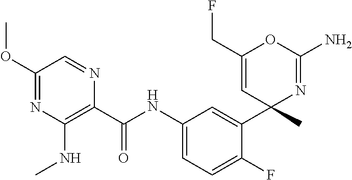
C1(C(NC2=CC=C(F)C(C3(C)N=C(N)OC(CF)=C3)=C2)=O)=C(NC)N=C(OC)C=N1
